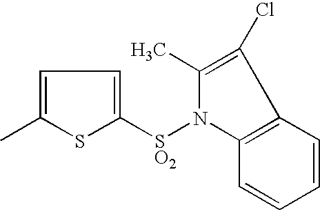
C1=C(C)SC([SO2]N2C3=C(C(Cl)=C2C)C=CC=C3)=C1
